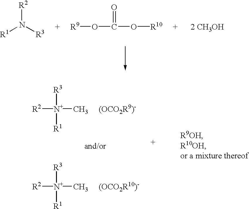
O(C(O[R10       +      2 CH3OH])=O)[+     R9].[R2]N([R3])[R1].[R3][N+]([R1])([CH3     (OCO2R9)-])[R2].[R3][N+]([R1])([CH3     (OCO2R10)-])[R2]
